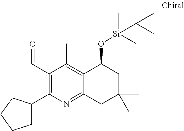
C1(C=O)=C(C2CCCC2)N=C2C(=C1C)C(O[Si](C)(C)C(C)(C)C)CC(C)(C)C2
